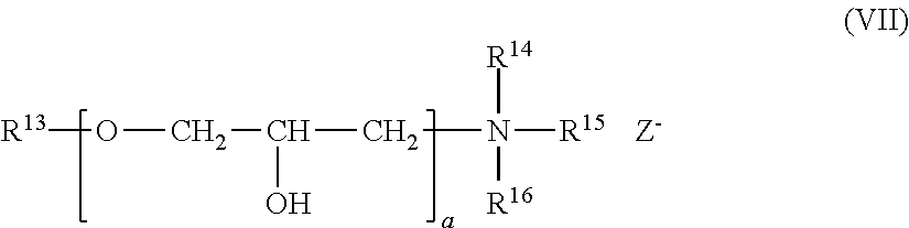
O(CC(CN([R16])([R14])[R15])O)[R13]
